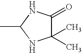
CC1NC(C)(C)C(=O)N1
